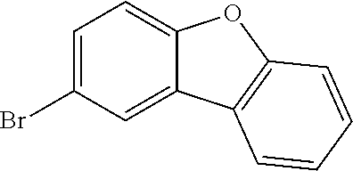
C1=C(Br)C=C2C(=C1)OC1=C2C=CC=C1
